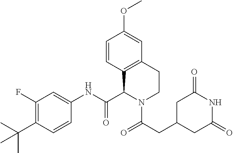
C1(F)=C(C(C)(C)C)C=CC(NC(C2N(C(=O)CC3CC(=O)NC(=O)C3)CCC3=C2C=CC(OC)=C3)=O)=C1
